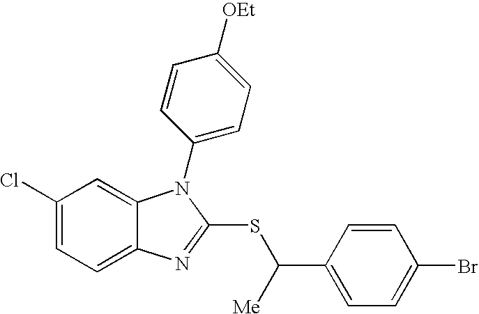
C1(Cl)=CC=C2C(=C1)N(C1=CC=C([OEt])C=C1)C(SC(C1=CC=C(Br)C=C1)[Me])=N2
